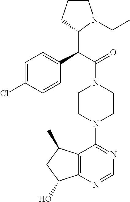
C(C(=O)N1CCN(C2=NC=NC3=C2C(C)CC3O)CC1)(C1N(CC)CCC1)C1=CC=C(Cl)C=C1
